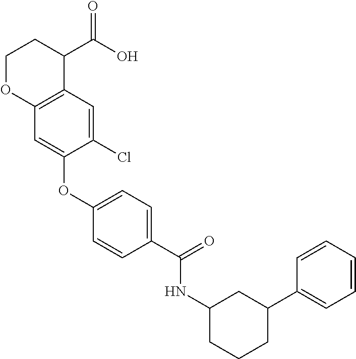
C12=C(C=C(Cl)C(OC3=CC=C(C(NC4CCCC(C5=CC=CC=C5)C4)=O)C=C3)=C1)C(C(O)=O)CCO2
